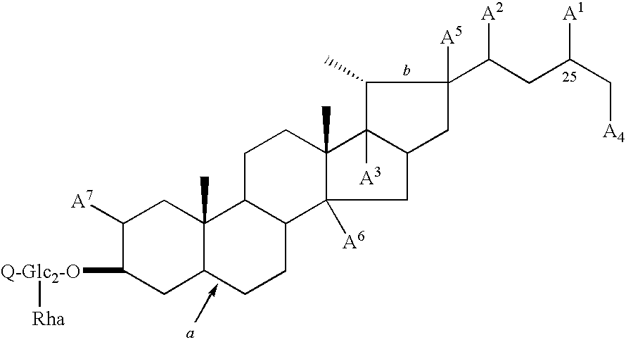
C1([A7])C([Q-Glc2-O][Rha])CC2C(C)(C1)C1C(CC2)C2([A6])C(C)(CC1)C1([A3])C(C2)CC(C(CC(C[A4])[A1])[A2])([A5])C1C
